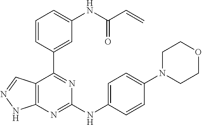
C12=C(C=NN1)C(C1=CC(NC(C=C)=O)=CC=C1)=NC(NC1=CC=C(N3CCOCC3)C=C1)=N2
